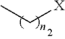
CC[X]
